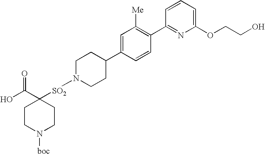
C1CN([boc])CCC1(C(O)=O)[SO2]N1CCC(C2=CC([Me])=C(C3=NC(OCCO)=CC=C3)C=C2)CC1
